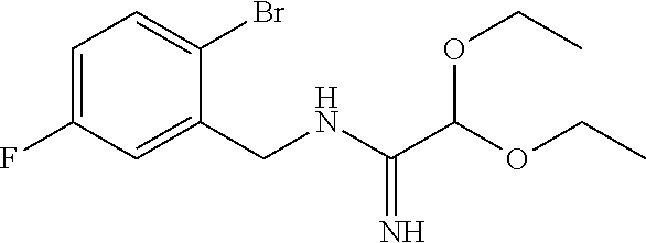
C1=C(F)C=C(CNC(=N)C(OCC)OCC)C(Br)=C1
